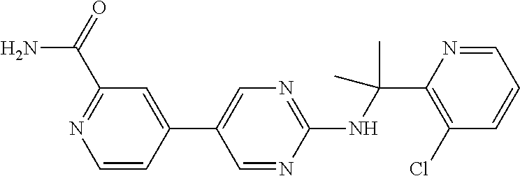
C1(C2=CN=C(NC(C)(C)C3=C(Cl)C=CC=N3)N=C2)=CC(C(N)=O)=NC=C1
